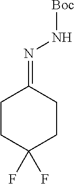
C1CC(F)(F)CCC1=NN[Boc]
